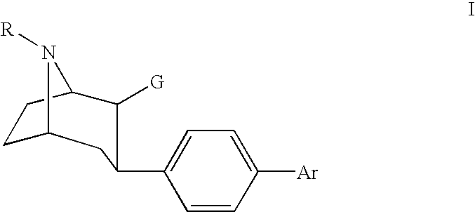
C1C2N([R])C(C([G])C(C3=CC=C([Ar])C=C3)C2)C1
